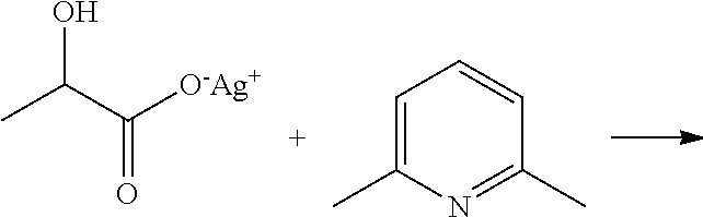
C1=C(C)N=C(C)C=C1.CC(C([O-Ag+])=O)O
